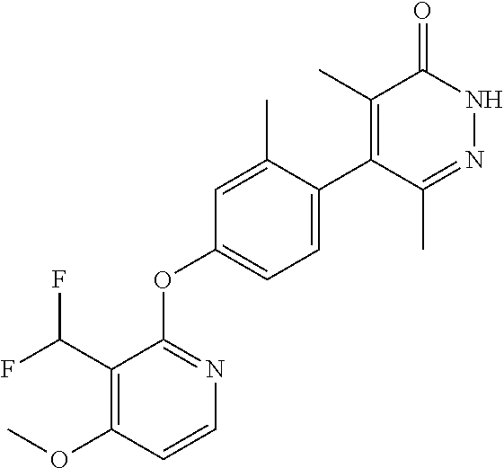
C1=CC(OC)=C(C(F)F)C(OC2=CC=C(C3=C(C)C(=O)NN=C3C)C(C)=C2)=N1
